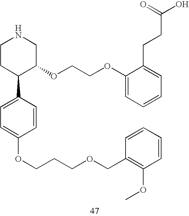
C1CC(C2=CC=C(OCCCOCC3=C(OC)C=CC=C3)C=C2)C(OCCOC2=CC=CC=C2CCC(O)=O)CN1
